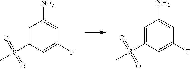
C1=C(S(C)(=O)=O)C=C(F)C=C1[NO2].C1=C(S(C)(=O)=O)C=C(F)C=C1N
